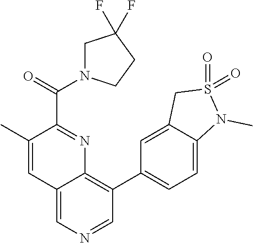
C12=CN=CC(C3=CC=C4C(=C3)CS(=O)(=O)N4C)=C1N=C(C(N1CC(F)(F)CC1)=O)C(C)=C2
